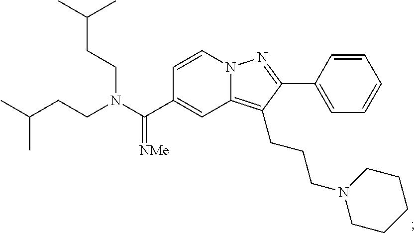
N12C(=C(CCCN3CCCCC3)C(C3=CC=CC=C3)=N1)C=C(C(N(CCC(C)C)CCC(C)C)=[NMe])C=C2
